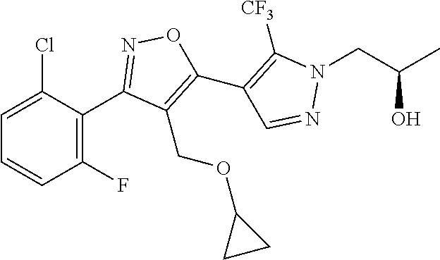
C1(C2=NOC(C3=C([CF3])N(CC(C)O)N=C3)=C2COC2CC2)=C(F)C=CC=C1Cl
